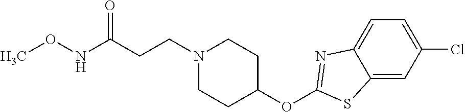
C1=C2C(=CC(Cl)=C1)SC(OC1CCN(CCC(NOC)=O)CC1)=N2
